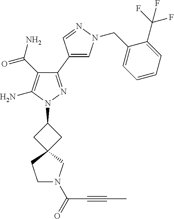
C1(C(N)=O)=C(N)N(C2CC3(C2)CCN(C(=O)C#CC)C3)N=C1C1=CN(CC2=CC=CC=C2C(F)(F)F)N=C1
